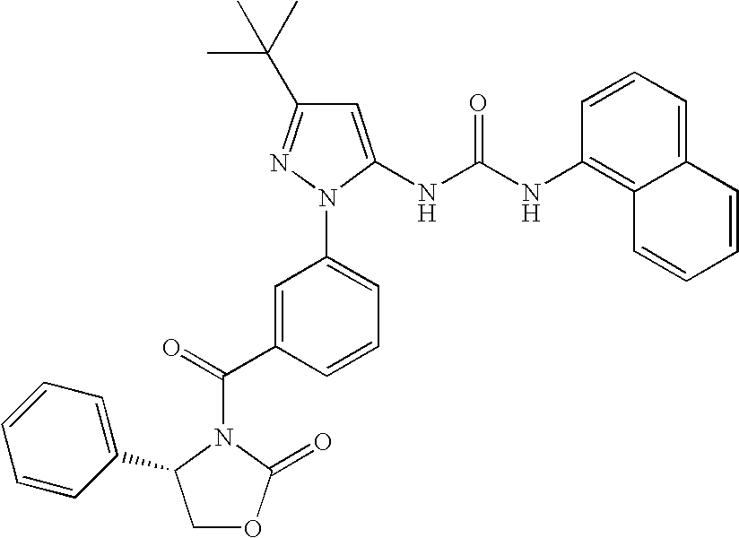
C1=C(C(=O)N2C(C3=CC=CC=C3)COC2=O)C=CC=C1N1C(NC(NC2=C3C(=CC=C2)C=CC=C3)=O)=CC(C(C)(C)C)=N1
